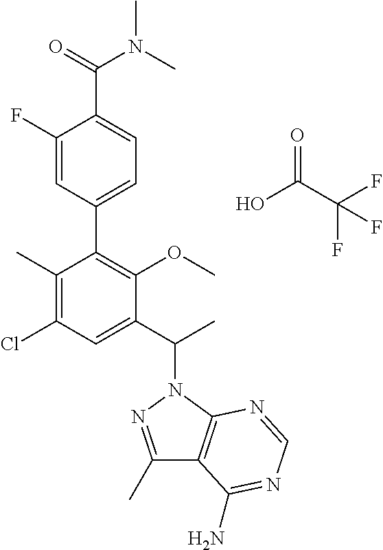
C1(C)=C(Cl)C=C(C(C)N2C3=C(C(C)=N2)C(N)=NC=N3)C(OC)=C1C1=CC=C(C(N(C)C)=O)C(F)=C1.OC(C(F)(F)F)=O
